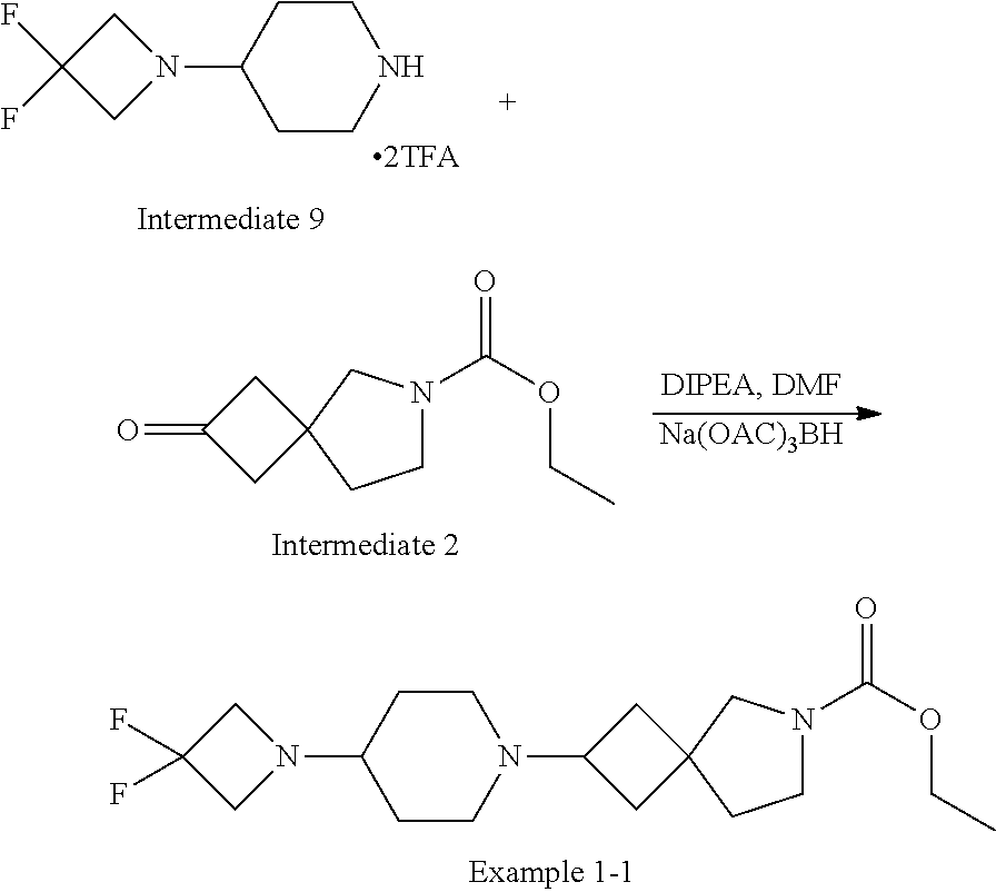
C1N(C(OCC)=O)CC2(C1)CC(N1CCC(N3CC(F)(F)C3)CC1)C2.N1(C2CCNCC2)CC(F)(F)C1.C1N(C(OCC)=O)CC2(C1)CC(=O)C2.[Na(OAC)3BH]
